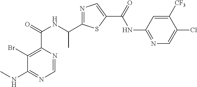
N1=C(C(NC(C2=C(Br)C(NC)=NC=N2)=O)C)SC(C(=O)NC2=NC=C(Cl)C([CF3])=C2)=C1
